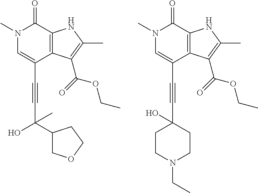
N1(C)C=C(C#CC(O)(C)C2COCC2)C2=C(C1=O)NC(C)=C2C(=O)OCC.N1(C)C=C(C#CC2(O)CCN(CC)CC2)C2=C(C1=O)NC(C)=C2C(=O)OCC
